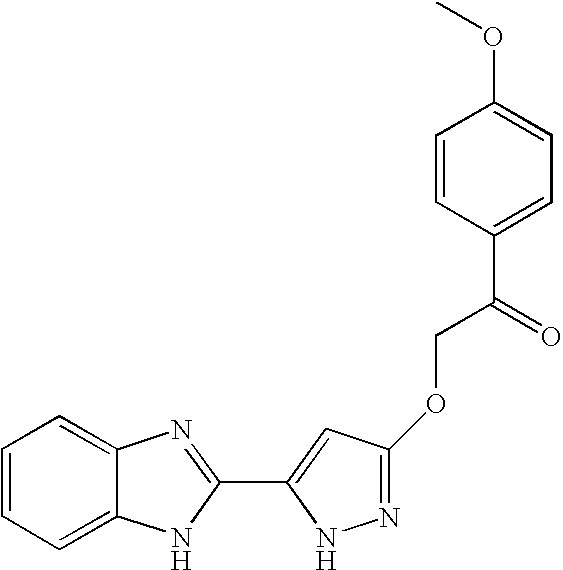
C1=CC=C2C(=C1)N=C(C1=CC(OCC(C3=CC=C(OC)C=C3)=O)=NN1)N2
